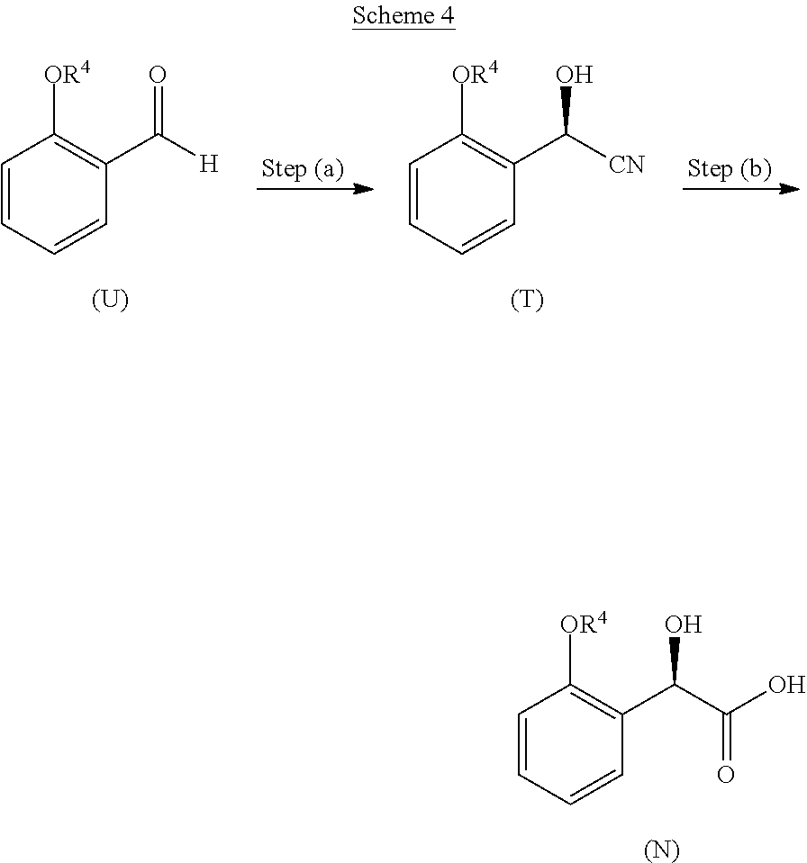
C1=CC=CC(C([H])=O)=C1[OR4].[(U)].C1=CC=CC(C([CN])O)=C1[OR4].[(T)].C1=CC=CC(C(C(=O)O)O)=C1[OR4].[(N)]
